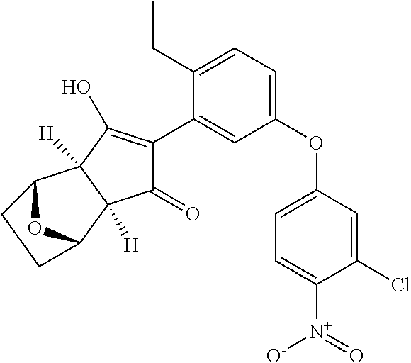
C1(=O)C(C2=CC(OC3=CC=C([N+](=O)[O-])C(Cl)=C3)=CC=C2CC)=C(O)C2([H])C1([H])C1OC2CC1
